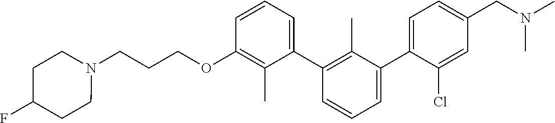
C1(OCCCN2CCC(F)CC2)=C(C)C(C2=C(C)C(C3=CC=C(CN(C)C)C=C3Cl)=CC=C2)=CC=C1
